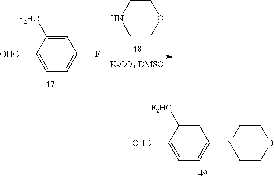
C1([OHC])=CC=C(N2CCOCC2)C=C1[F2HC].O1CCNCC1.C1([OHC])=CC=C(F)C=C1[F2HC]
